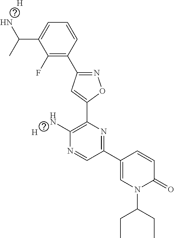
C1(F)=C(C2=NOC(C3=C(N)N=CC(C4=CN(C(CC)CC)C(=O)C=C4)=N3)=C2)C=CC=C1C(N)C.[H].[H]
